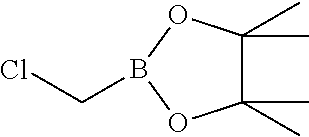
C1(C)(C)C(C)(C)OB(CCl)O1
